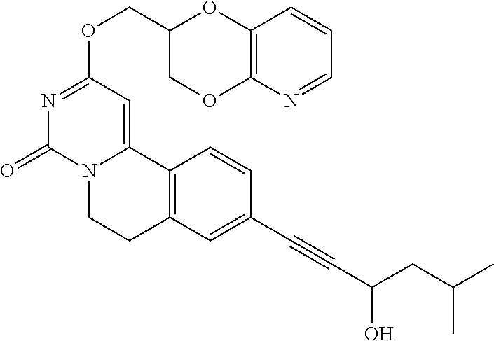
C(OC1=NC(=O)N2C(=C1)C1=C(CC2)C=C(C#CC(CC(C)C)O)C=C1)C1COC2=C(O1)C=CC=N2
